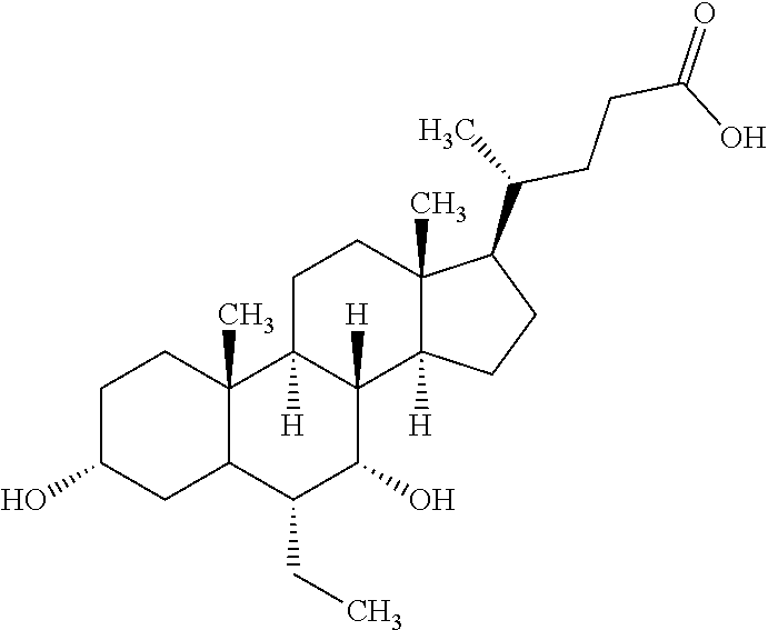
C1C(O)CC2C(C)(C1)C1([H])C([H])(C(O)C2CC)C2([H])C(C)(CC1)C(C(C)CCC(O)=O)CC2
